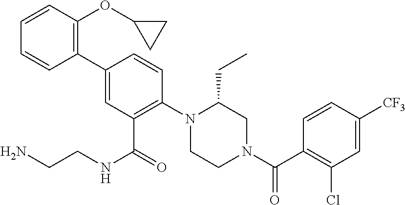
C1(C2=CC(C(NCCN)=O)=C(N3CCN(C(=O)C4=C(Cl)C=C([CF3])C=C4)CC3CC)C=C2)=C(OC2CC2)C=CC=C1
